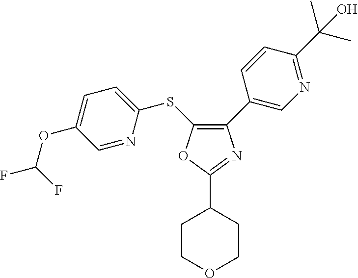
C1(C2=CN=C(C(C)(C)O)C=C2)=C(SC2=CC=C(OC(F)F)C=N2)OC(C2CCOCC2)=N1
